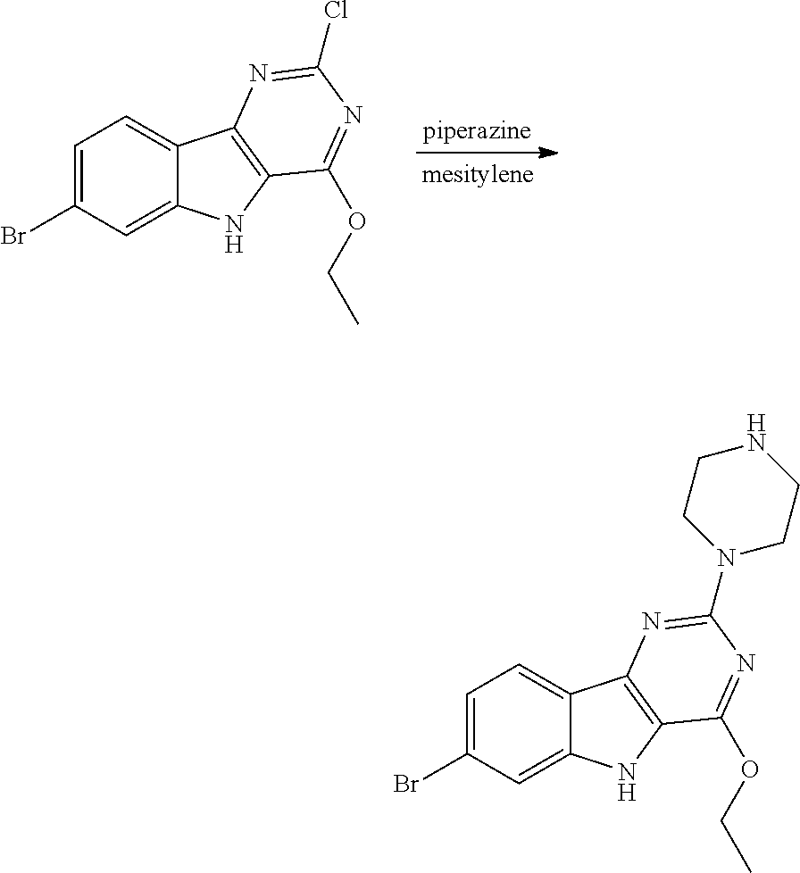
C1=C(Br)C=C2C(=C1)C1=C(N2)C(OCC)=NC(Cl)=N1.C1=C(Br)C=C2C(=C1)C1=C(N2)C(OCC)=NC(N2CCNCC2)=N1
